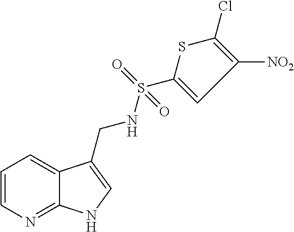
C1=CN=C2C(=C1)C(CNS(C1=CC([NO2])=C(Cl)S1)(=O)=O)=CN2
